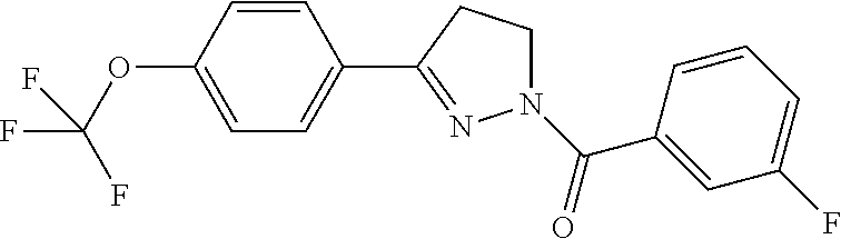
N1(C(=O)C2=CC(F)=CC=C2)CCC(C2=CC=C(OC(F)(F)F)C=C2)=N1
